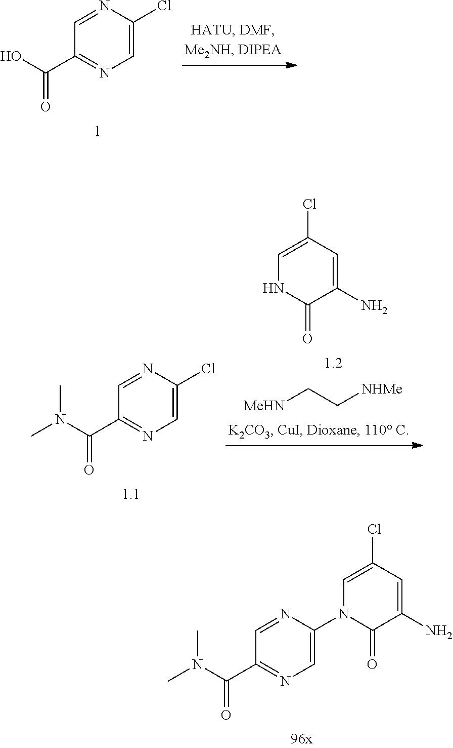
C1=NC(Cl)=CN=C1C(O)=O.C1=NC(N2C(=O)C(N)=CC(Cl)=C2)=CN=C1C(N(C)C)=O.[MeHN]CC[NHMe].C1=NC(Cl)=CN=C1C(N(C)C)=O.C1=C(Cl)C=C(N)C(=O)N1
